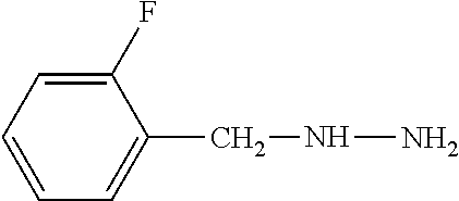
C1=CC=C(CNN)C(F)=C1
